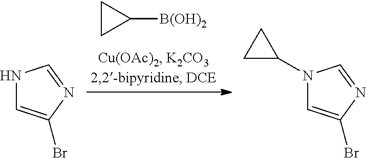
C1CC1[B(OH)2].N1C=C(Br)N=C1.N1(C2CC2)C=C(Br)N=C1
